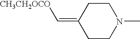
C1CN(C)CCC1=C[CH3CH2OCO]
